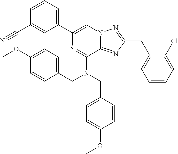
C1(C2=CN3C(=NC(CC4=CC=CC=C4Cl)=N3)C(N(CC3=CC=C(OC)C=C3)CC3=CC=C(OC)C=C3)=N2)=CC=CC(C#N)=C1
